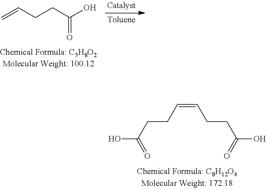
OC(=O)CCC=CCCC(O)=O.C(=O)(CCC=C)O
